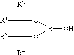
[R1]C1([R2])C([R3])([R4])OB(O)O1
